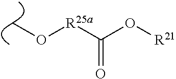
CO[R25a]C(=O)O[R21]
